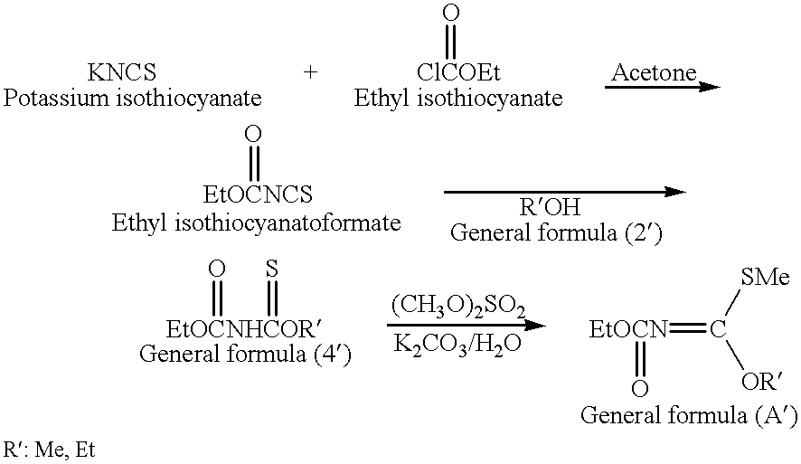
[KNCS].[ClCOEt]=O.[EtOCNCS]=O.[EtOCNHCOR](=O)=S.[EtOCN](=C([SMe])[OR])=O
